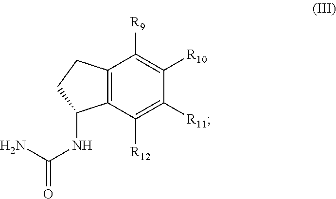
C12=C(C([R12])=C([R11])C([R10])=C1[R9])C(NC(N)=O)CC2
